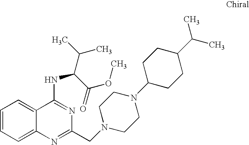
C1=CC=C2C(=C1)C(NC(C(OC)=O)C(C)C)=NC(CN1CCN(C3CCC(C(C)C)CC3)CC1)=N2
